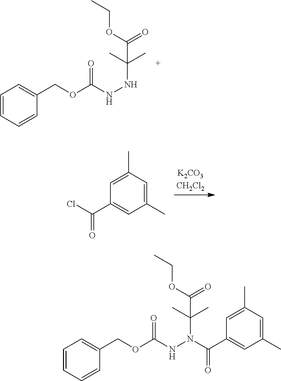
C1=CC=CC(COC(NNC(C)(C)C(OCC)=O)=O)=C1.C1(C)=CC(C)=CC(C(Cl)=O)=C1.C1=CC=CC(COC(NN(C(C)(C)C(OCC)=O)C(C2=CC(C)=CC(C)=C2)=O)=O)=C1
